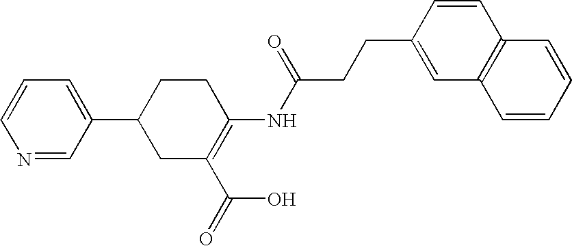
N1=CC(C2CC(C(=O)O)=C(NC(CCC3=CC4=C(C=C3)C=CC=C4)=O)CC2)=CC=C1
